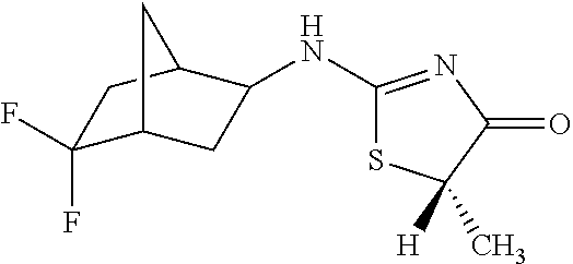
C1(F)(F)C2CC(NC3=NC(=O)C(C)([H])S3)C(C1)C2
